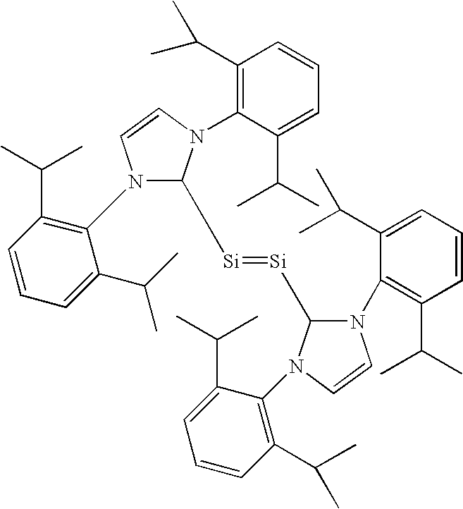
N1(C2=C(C(C)C)C=CC=C2C(C)C)C([Si]=[Si]C2N(C3=C(C(C)C)C=CC=C3C(C)C)C=CN2C2=C(C(C)C)C=CC=C2C(C)C)N(C2=C(C(C)C)C=CC=C2C(C)C)C=C1
